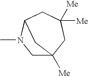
CN1CC2([Me])CC([Me])([Me])CC1C2
